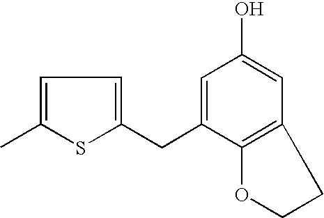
C1=C(C)SC(CC2=CC(O)=CC3=C2OCC3)=C1
